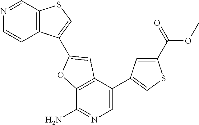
N1=CC2=C(C=C1)C(C1=CC3=C(C(N)=NC=C3C3=CSC(C(OC)=O)=C3)O1)=CS2
